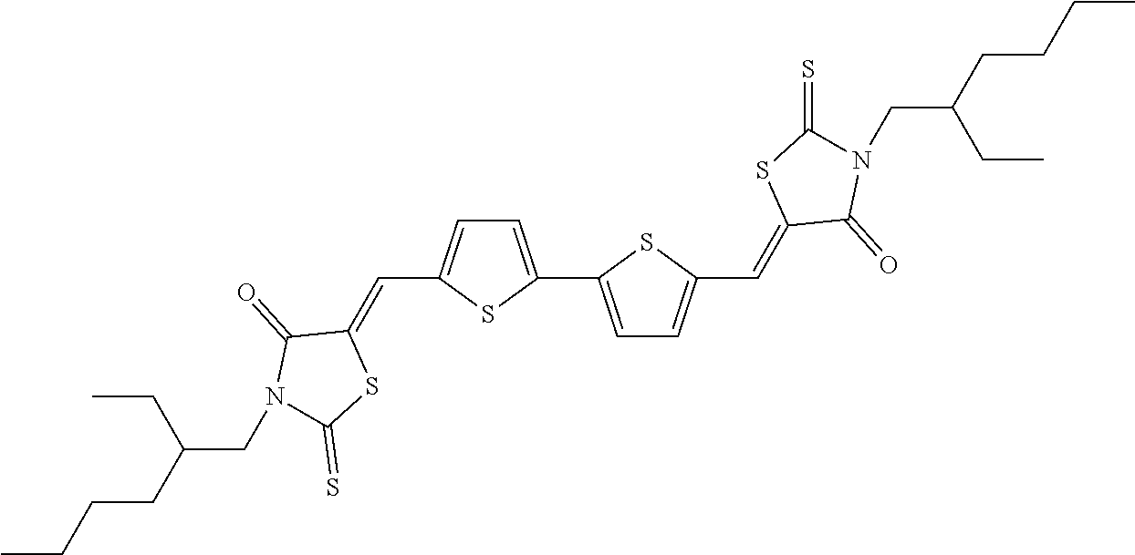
C1=C(C2=CC=C(C=C3C(=O)N(CC(CC)CCCC)C(=S)S3)S2)SC(C=C2C(=O)N(CC(CC)CCCC)C(=S)S2)=C1
